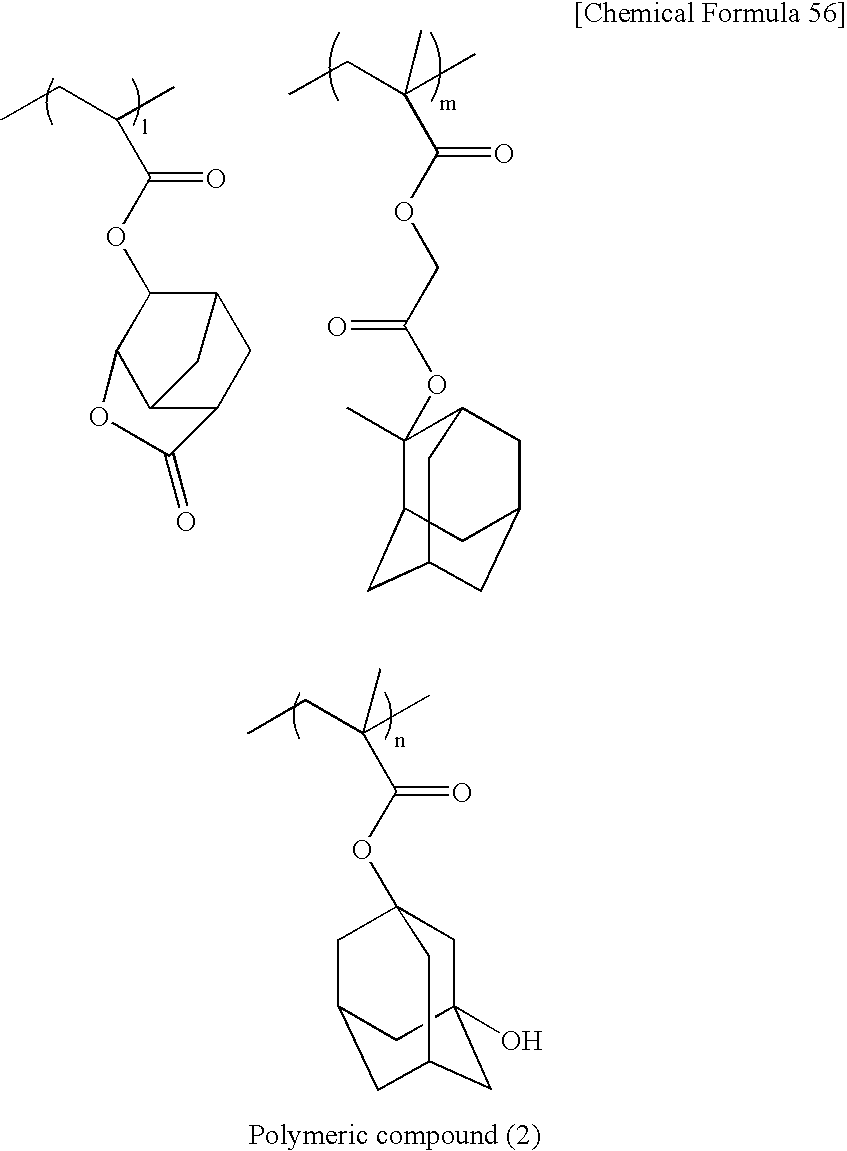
C1C2(O)CC3CC(CC1(OC(C(C)(C)CC)=O)C3)C2.C12CC3C(OC(C(CC)C)=O)C(C1C3)OC2=O.CC1(OC(COC(C(C)(C)CC)=O)=O)C2CC3CC(CC1C3)C2
